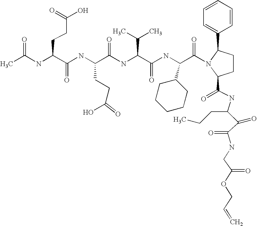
CC(NC(C(NC(C(NC(C(C)C)C(=O)NC(C1CCCCC1)C(=O)N1C(C2=CC=CC=C2)CCC1C(=O)NC(C(C(NCC(OCC=C)=O)=O)=O)CCC)=O)CCC(O)=O)=O)CCC(O)=O)=O
